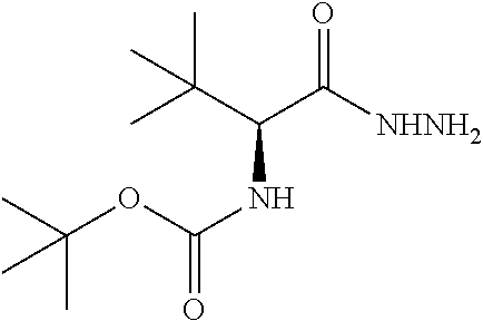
C(OC(NC(C([NHNH2])=O)C(C)(C)C)=O)(C)(C)C
